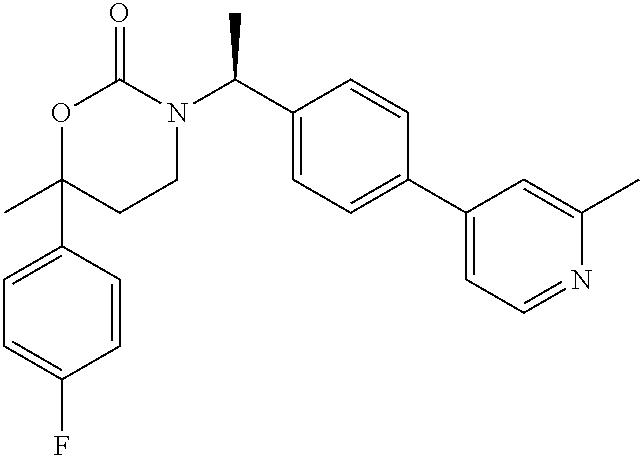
CC1(C2=CC=C(F)C=C2)CCN(C(C2=CC=C(C3=CC=NC(C)=C3)C=C2)C)C(=O)O1
